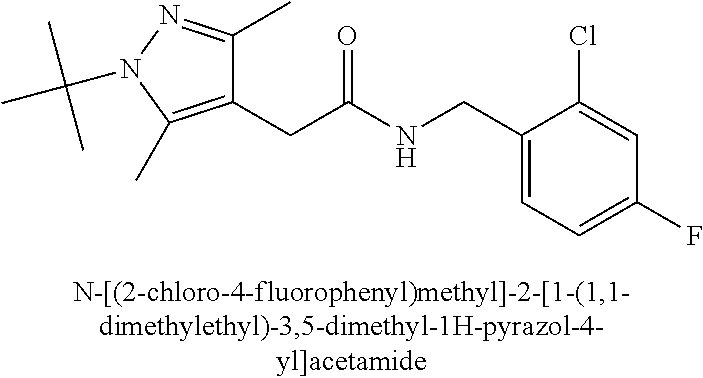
C1=C(F)C=C(Cl)C(CNC(CC2=C(C)N(C(C)(C)C)N=C2C)=O)=C1
